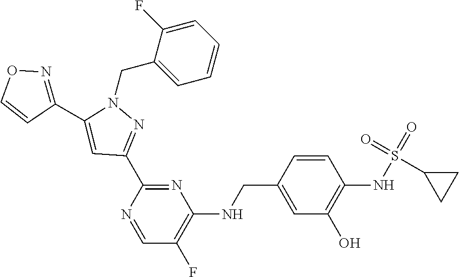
N1(CC2=CC=CC=C2F)C(C2=NOC=C2)=CC(C2=NC(NCC3=CC(O)=C(NS(=O)(=O)C4CC4)C=C3)=C(F)C=N2)=N1
